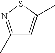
C1(C)=NSC(C)=C1
